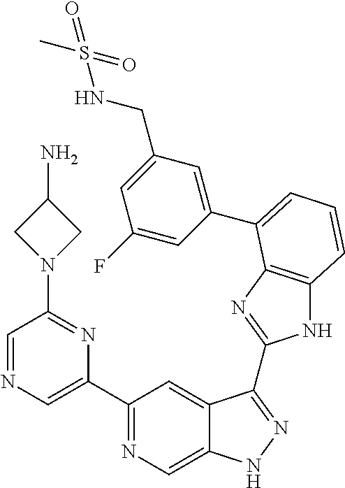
C1(C2=NC=C3C(=C2)C(C2=NC4=C(N2)C=CC=C4C2=CC(CNS(C)(=O)=O)=CC(F)=C2)=NN3)=CN=CC(N2CC(N)C2)=N1
